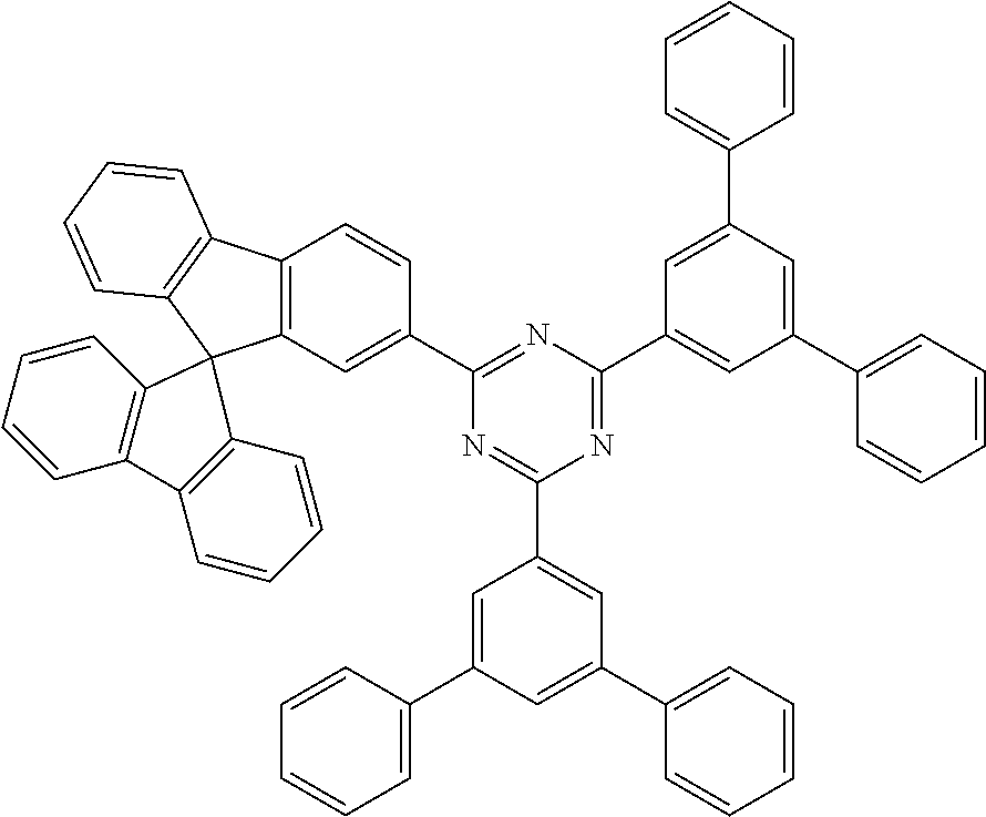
N1=C(C2=CC(C3=CC=CC=C3)=CC(C3=CC=CC=C3)=C2)N=C(C2=CC3=C(C=C2)C2=C(C=CC=C2)C32C3=C(C=CC=C3)C3=C2C=CC=C3)N=C1C1=CC(C2=CC=CC=C2)=CC(C2=CC=CC=C2)=C1
